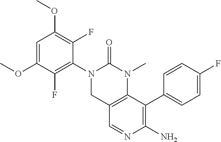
C1(OC)=C(F)C(N2CC3=C(N(C)C2=O)C(C2=CC=C(F)C=C2)=C(N)N=C3)=C(F)C(OC)=C1
